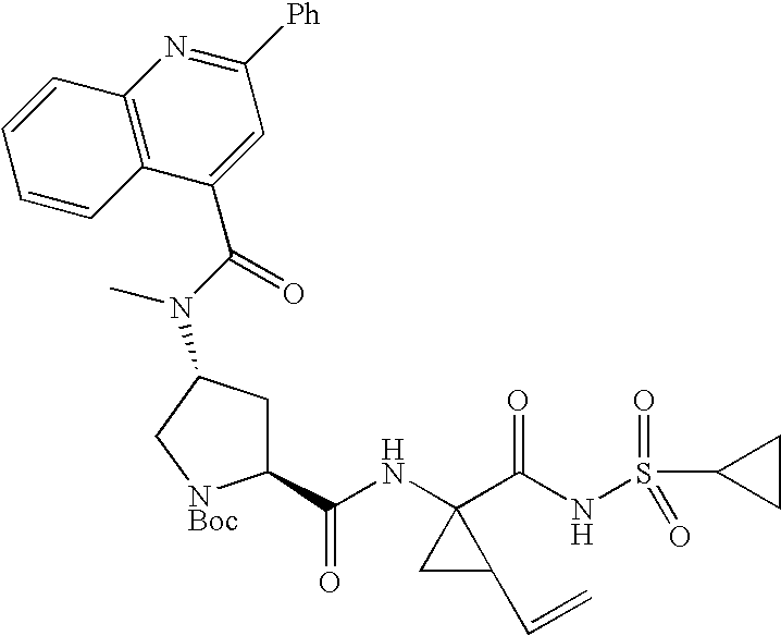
C1(C(NC2(C(NS(C3CC3)(=O)=O)=O)CC2C=C)=O)CC(N(C(C2=CC([Ph])=NC3=C2C=CC=C3)=O)C)C[NBoc]1
